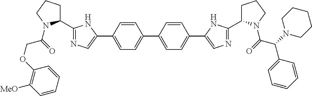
C(C(=O)N1C(C2=NC=C(C3=CC=C(C4=CC=C(C5=CN=C(C6CCCN6C(C(C6=CC=CC=C6)N6CCCCC6)=O)N5)C=C4)C=C3)N2)CCC1)OC1=C([MeO])C=CC=C1
